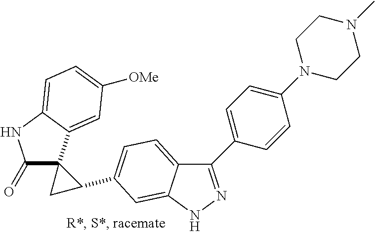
C1(=O)C2(C3=CC([OMe])=CC=C3N1)CC2C1=CC=C2C(C3=CC=C(N4CCN(C)CC4)C=C3)=NNC2=C1
